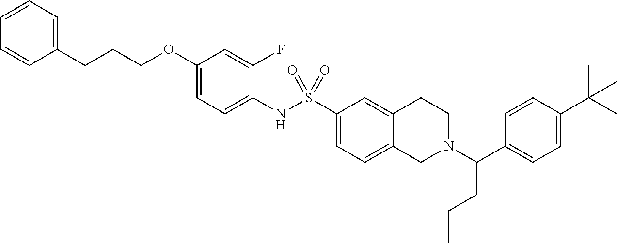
C1(OCCCC2=CC=CC=C2)=CC=C(NS(C2=CC=C3C(=C2)CCN(C(C2=CC=C(C(C)(C)C)C=C2)CCC)C3)(=O)=O)C(F)=C1
